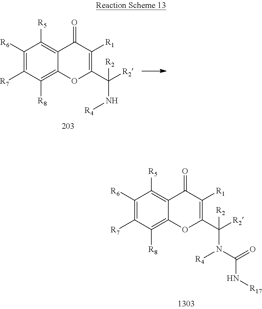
C1([R6])=C([R7])C([R8])=C2C(=C1[R5])C(=O)C([R1])=C(C([R2])(N[R4])[R2])O2.C1([R6])=C([R7])C([R8])=C2C(=C1[R5])C(=O)C([R1])=C(C([R2])(N([R4])C(=O)N[R17])[R2])O2
